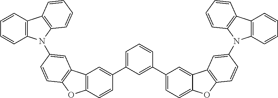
C1=C(C2=CC3=C(C=C2)OC2=C3C=C(N3C4=C(C=CC=C4)C4=C3C=CC=C4)C=C2)C=C(C2=CC=C3C(=C2)C2=C(O3)C=CC(N3C4=C(C=CC=C4)C4=C3C=CC=C4)=C2)C=C1
